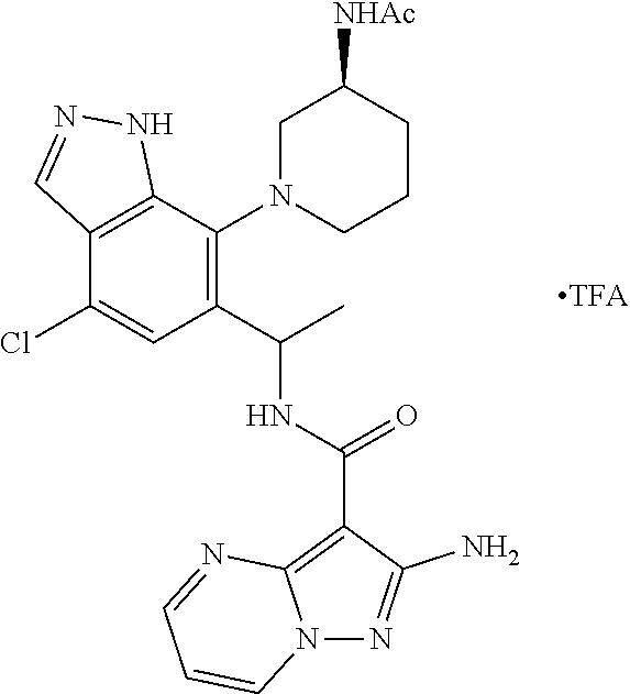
C12=C(C(N3CCCC([NHAc])C3)=C(C(NC(C3=C4N(N=C3N)C=CC=N4)=O)C)C=C1Cl)NN=C2
